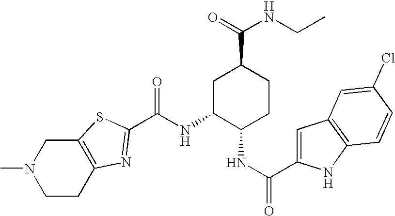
C12=C(SC(C(NC3C(NC(=O)C4=CC5=C(N4)C=CC(Cl)=C5)CCC(C(=O)NCC)C3)=O)=N1)CN(C)CC2
